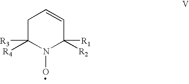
C1C([R4])([R3])N(O)C([R2])([R1])C=C1
